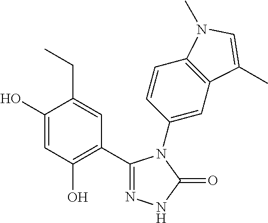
C1(O)=CC(O)=C(C2=N[N H]C(=O)N2C2=CC3=C(C=C2)N(C)C=C3C)C=C1CC
